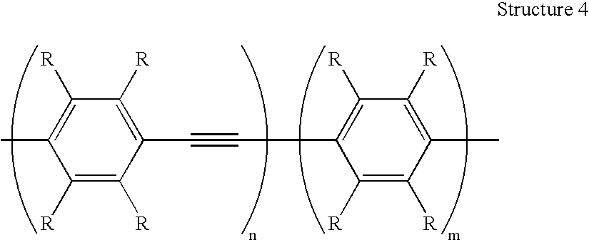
C1([R])=C([R])C(C#CC2=C([R])C([R])=C(C)C([R])=C2[R])=C([R])C([R])=C1C
